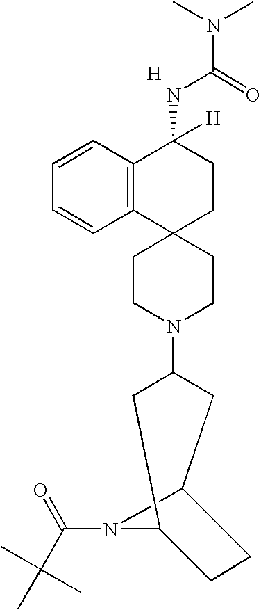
C12(CCN(C3CC4CCC(C3)N4C(C(C)(C)C)=O)CC1)CCC([H])(NC(N(C)C)=O)C1=C2C=CC=C1.[H]
